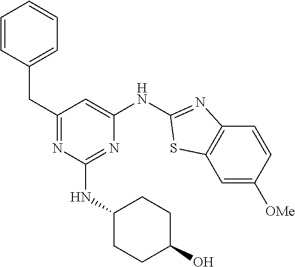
N1=C(CC2=CC=CC=C2)C=C(NC2=NC3=C(C=C([OMe])C=C3)S2)N=C1NC1CCC(O)CC1
